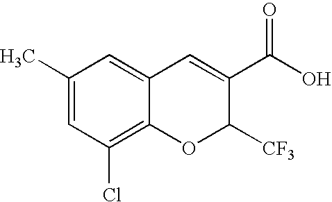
C12=C(Cl)C=C(C)C=C1C=C(C(O)=O)C([CF3])O2
